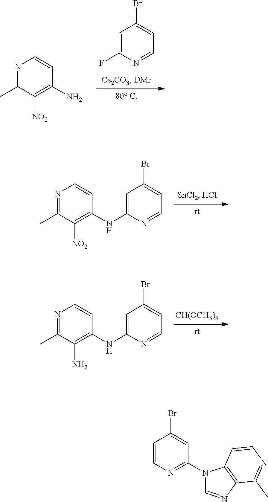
C1=C(F)N=CC=C1Br.N1=C(C)C([NO2])=C(N)C=C1.N1=C(C)C([NO2])=C(NC2=CC(Br)=CC=N2)C=C1.N1=C(C)C(N)=C(NC2=CC(Br)=CC=N2)C=C1.[CH(OCH3)3].C1=CC(Br)=CC(N2C=NC3=C2C=CN=C3C)=N1
